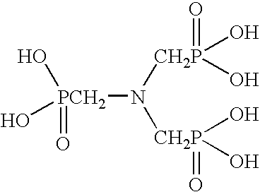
[PCH2](=O)(N([CH2P](=O)(O)O)[CH2P](=O)(O)O)(O)O
